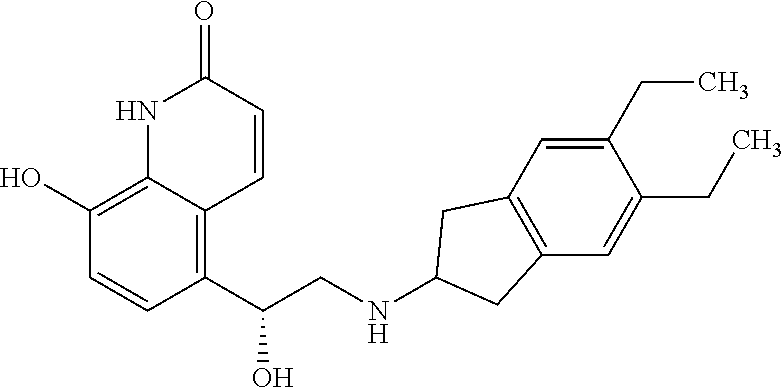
N1C2=C(O)C=CC(C(CNC3CC4=C(C=C(CC)C(CC)=C4)C3)O)=C2C=CC1=O
